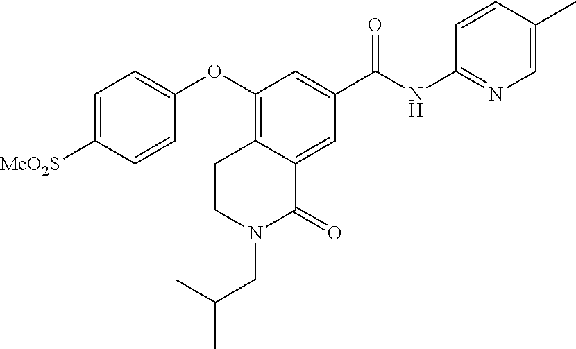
C1(OC2=CC=C([MeO2S])C=C2)=C2C(=CC(C(=O)NC3=NC=C(C)C=C3)=C1)C(=O)N(CC(C)C)CC2
